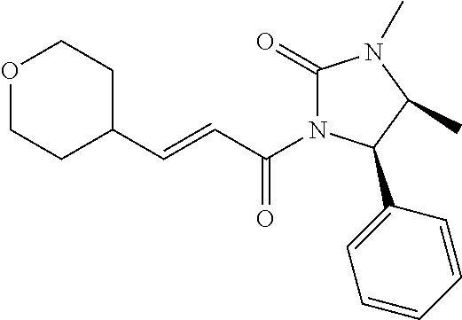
O1CCC(C=CC(=O)N2C(=O)N(C)C(C)C2C2=CC=CC=C2)CC1
